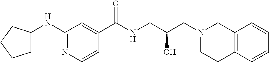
C1(C(NCC(CN2CC3=C(CC2)C=CC=C3)O)=O)=CC(NC2CCCC2)=NC=C1
